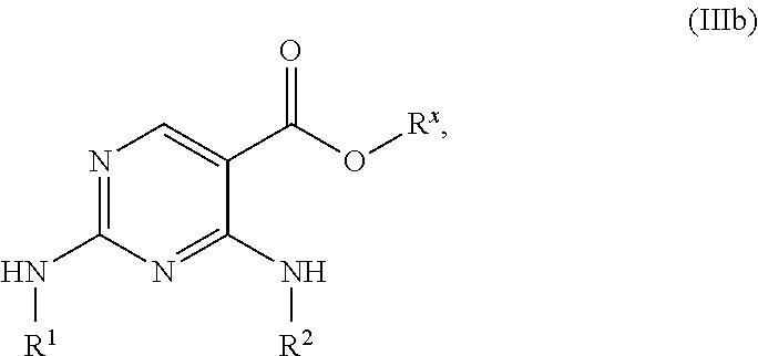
N1=C(N[R1])N=C(N[R2])C(C(O[Rx])=O)=C1
